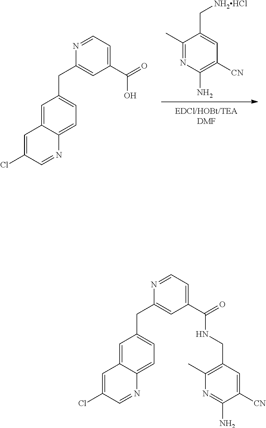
NC1=C([CN])C=C(C[NH2HCl])C(C)=N1.C1=C2C(=CC=C1CC1=CC(C(=O)O)=CC=N1)N=CC(Cl)=C2.C1=C2C(=CC=C1CC1=CC(C(=O)NCC3=C(C)N=C(N)C([CN])=C3)=CC=N1)N=CC(Cl)=C2
